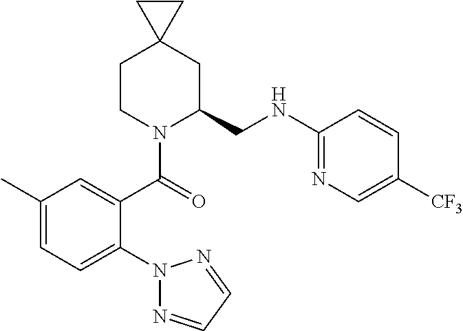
C1CN(C(=O)C2=CC(C)=CC=C2N2N=CC=N2)C(CNC2=NC=C([CF3])C=C2)CC12CC2
